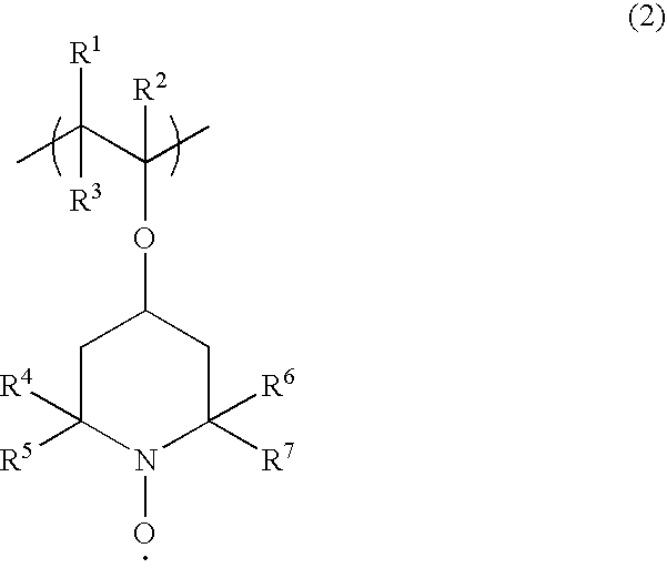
C1C([R4])([R5])N(O)C([R7])([R6])CC1OC(C)(C(C)([R3])[R1])[R2]
